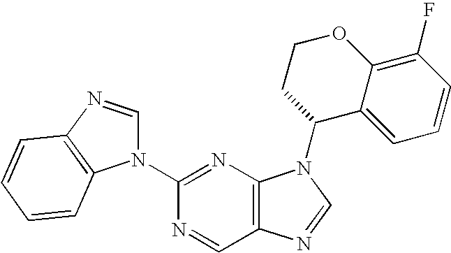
C12=C(N=C(N3C=NC4=C3C=CC=C4)N=C1)N(C1C3=CC=CC(F)=C3OCC1)C=N2
